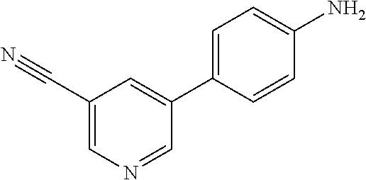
NC1=CC=C(C2=CC(C#N)=CN=C2)C=C1
